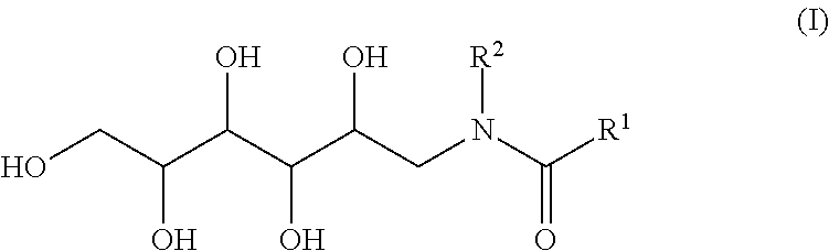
C(O)(CO)C(C(C(CN(C([R1])=O)[R2])O)O)O
